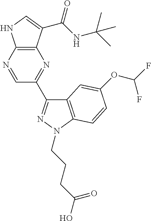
C12=C(C(C(NC(C)(C)C)=O)=CN1)N=C(C1=NN(CCCC(O)=O)C3=C1C=C(OC(F)F)C=C3)C=N2
